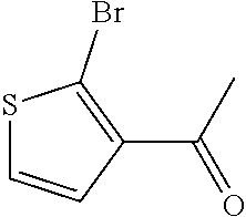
S1C=CC(C(C)=O)=C1Br
